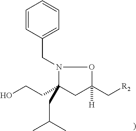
OCCC1(CC(C)C)CC(C[R2])([H])ON1CC1=CC=CC=C1
